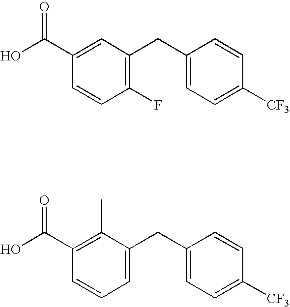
C1(C(O)=O)=CC(CC2=CC=C([CF3])C=C2)=C(F)C=C1.C1(C(O)=O)=C(C)C(CC2=CC=C([CF3])C=C2)=CC=C1
